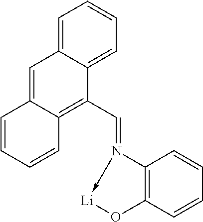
C1=C2C(=CC=C1)C(C=N1->[Li]OC3=C1C=CC=C3)=C1C(=C2)C=CC=C1
